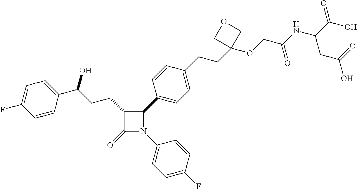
C1(=O)N(C2=CC=C(F)C=C2)C(C2=CC=C(CCC3(OCC(NC(C(O)=O)CC(=O)O)=O)COC3)C=C2)C1CCC(O)C1=CC=C(F)C=C1
